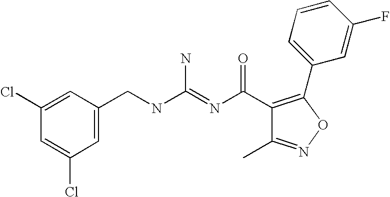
C1=C(CNC(=NC(=O)C2=C(C3=CC=CC(F)=C3)ON=C2C)N)C=C(Cl)C=C1Cl
